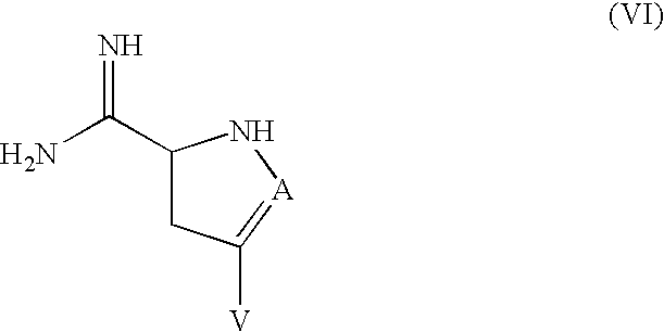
NC(=N)C1CC([V])=[A]N1
